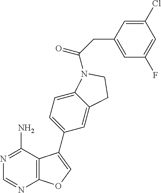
C12=CC(C3=COC4=C3C(N)=NC=N4)=CC=C1N(C(=O)CC1=CC(F)=CC(Cl)=C1)CC2
